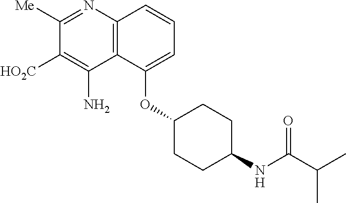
C12=C(N=C([Me])C([HO2C])=C1N)C=CC=C2OC1CCC(NC(C(C)C)=O)CC1
